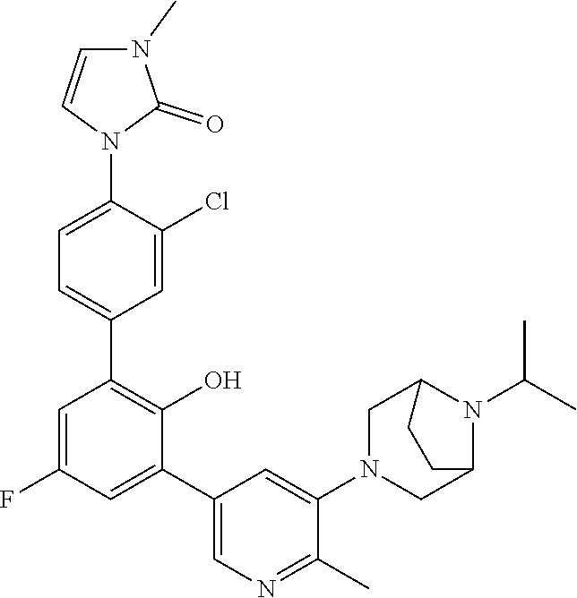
C1=C(N2C(=O)N(C)C=C2)C(Cl)=CC(C2=C(O)C(C3=CN=C(C)C(N4CC5N(C(C)C)C(C4)CC5)=C3)=CC(F)=C2)=C1
